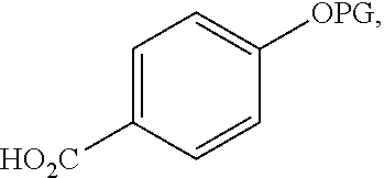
C1=C([HO2C])C=CC([OPG])=C1
